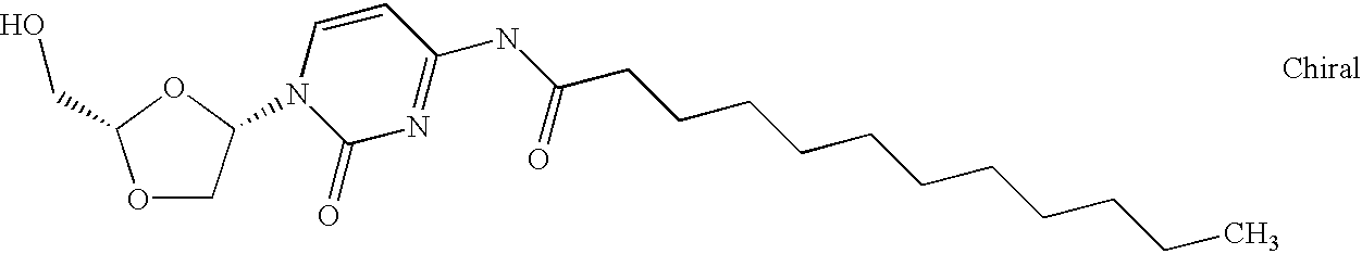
O1CC(N2C(=O)N=C(NC(CCCCCCCCCCC)=O)C=C2)OC1CO
